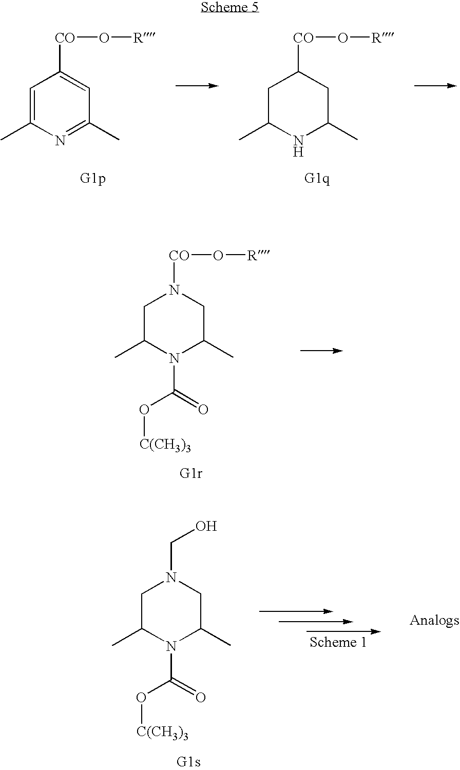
C1C(C)N(C(=O)O[C(CH3)3])C(C)CN1[CO]O[R].C1C(C)N(C(=O)O[C(CH3)3])C(C)CN1CO.[Analogs].C1=C(C)N=C(C)C=C1[CO]O[R].C1C(C)NC(C)CC1[CO]O[R]
